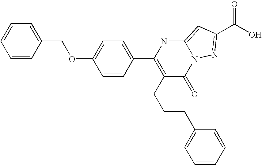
C1=CC(COC2=CC=C(C3=C(CCCC4=CC=CC=C4)C(=O)N4C(=CC(C(O)=O)=N4)N3)C=C2)=CC=C1
